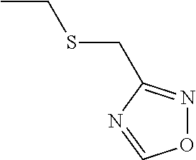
CCSCC1=NOC=N1
